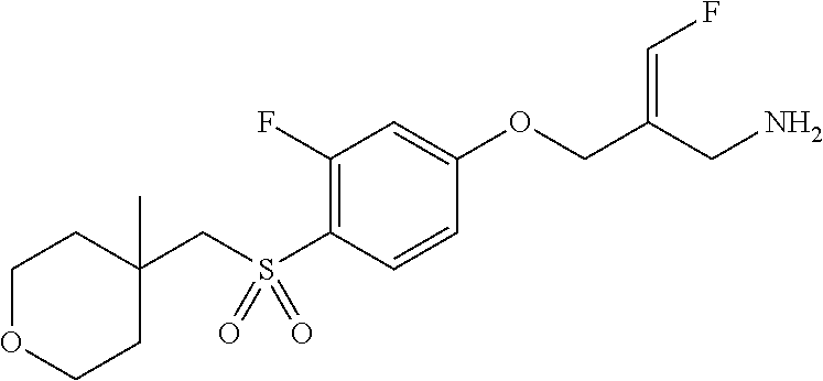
C1(F)=C(S(CC2(C)CCOCC2)(=O)=O)C=CC(OCC(CN)=CF)=C1
